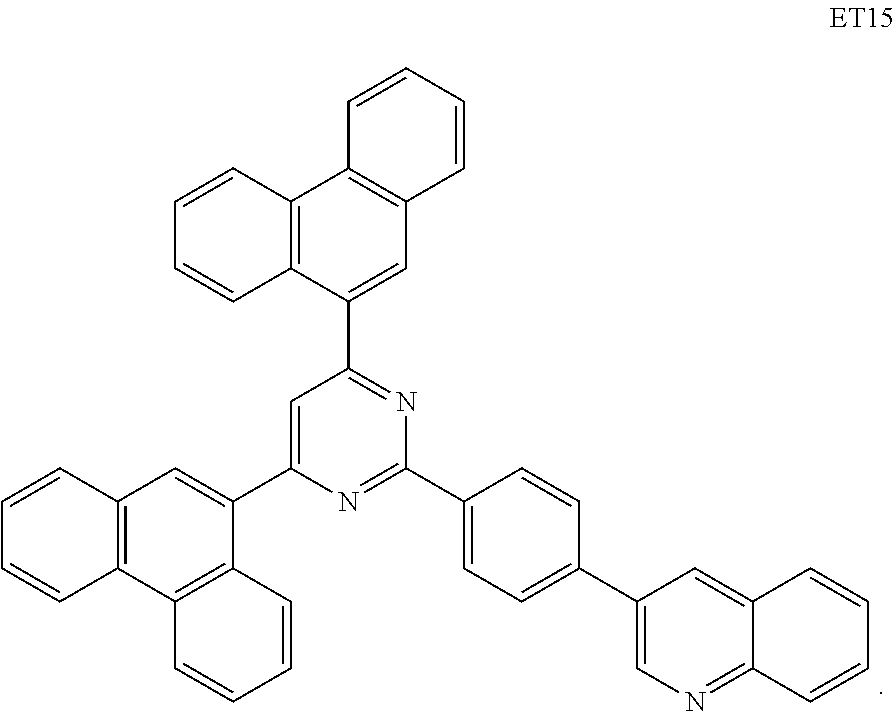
C1=C(C2=CC3=C(C4=C2C=CC=C4)C=CC=C3)N=C(C2=CC=C(C3=CN=C4C(=C3)C=CC=C4)C=C2)N=C1C1=CC2=C(C3=C1C=CC=C3)C=CC=C2
